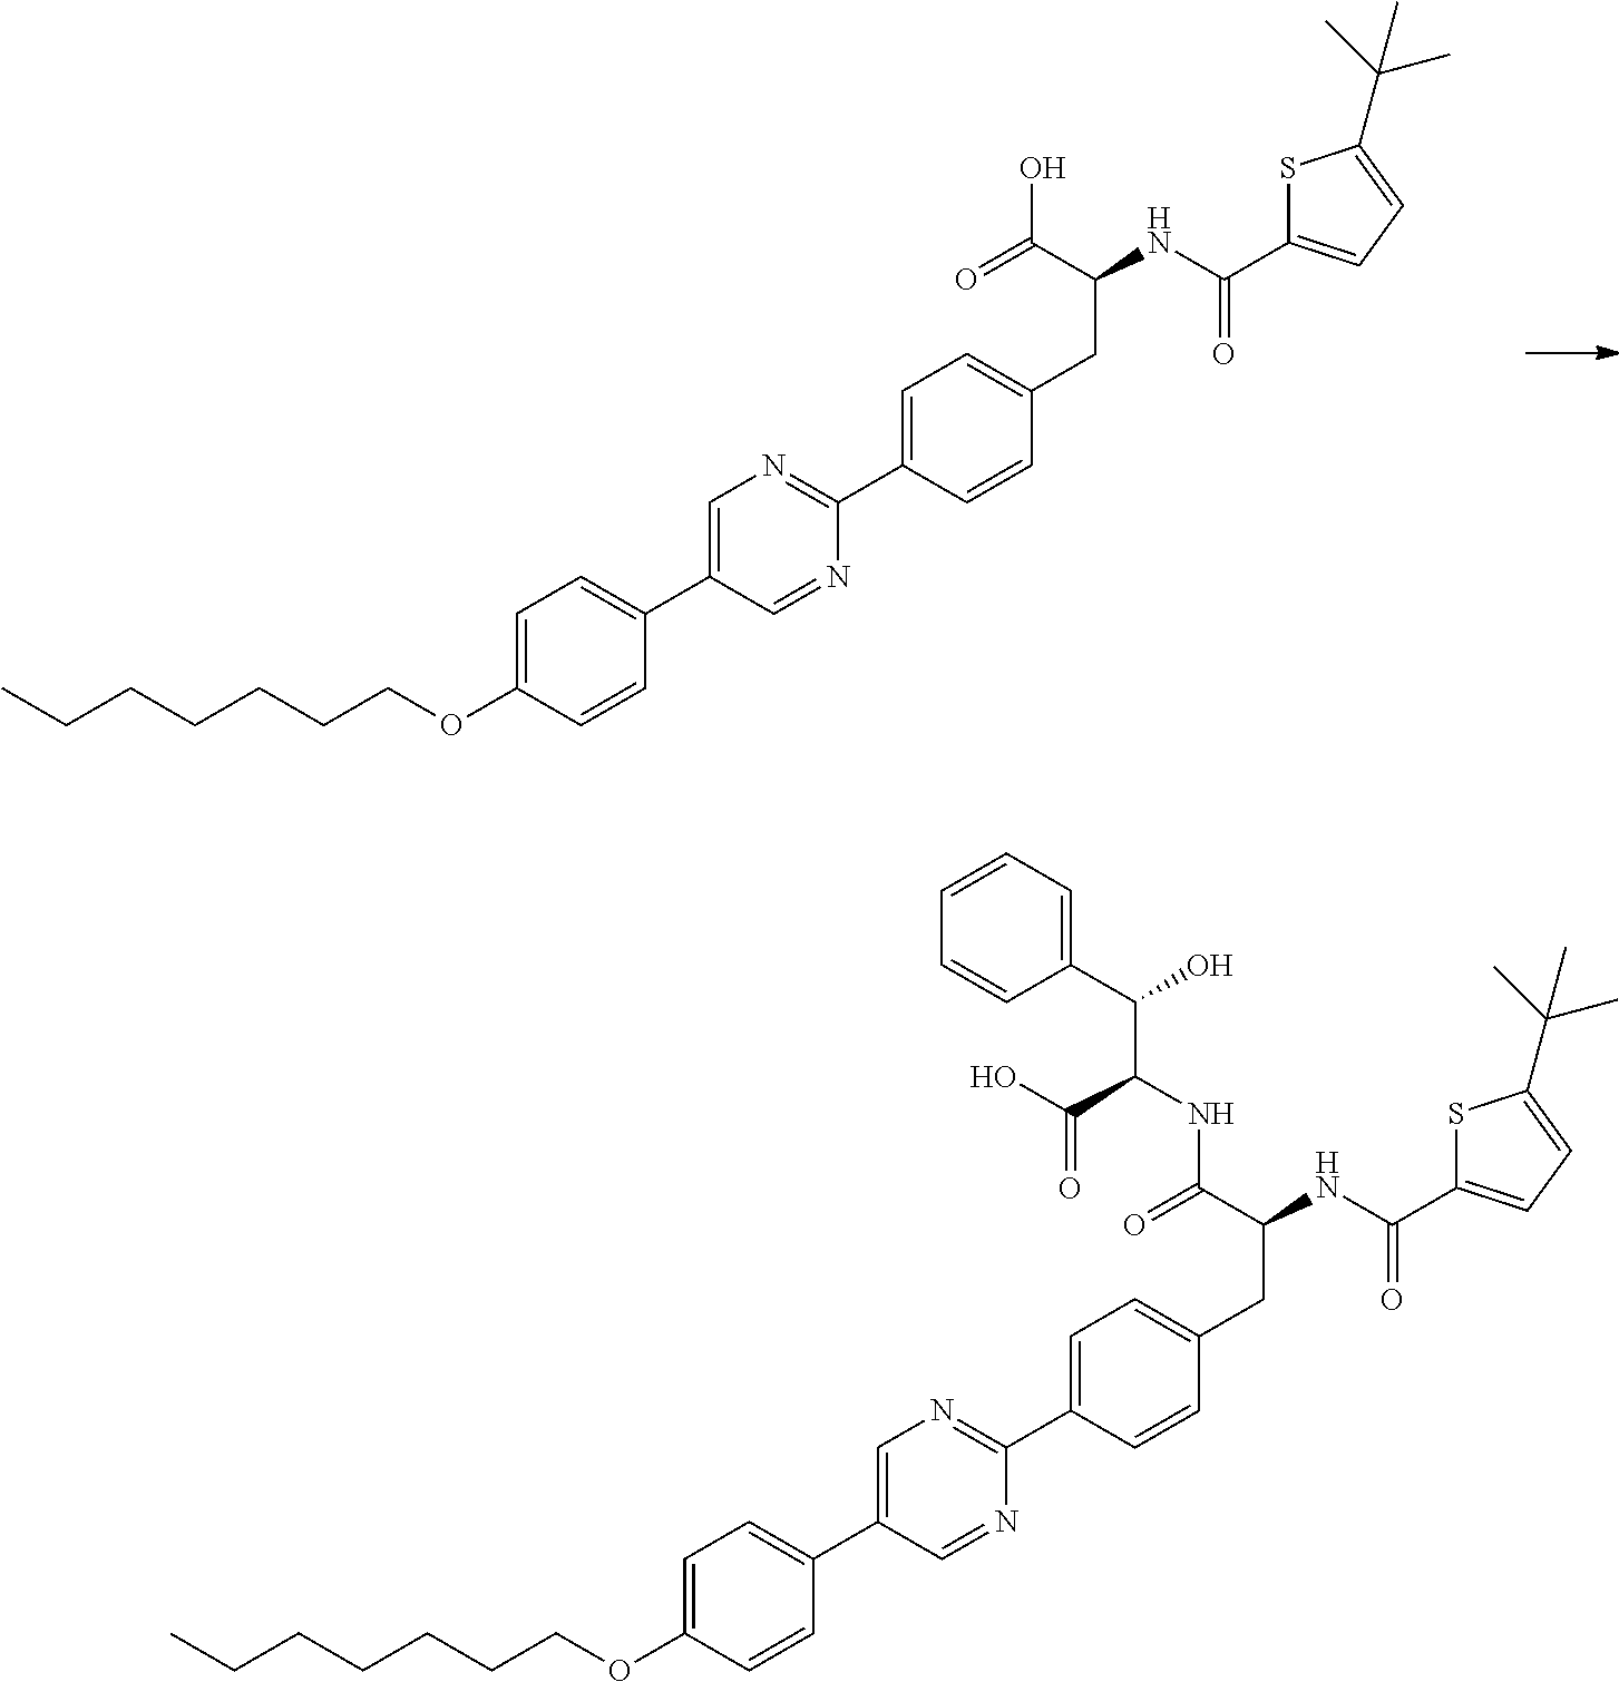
CCCCCCCOC1=CC=C(C2=CN=C(C3=CC=C(CC(NC(C4=CC=C(C(C)(C)C)S4)=O)C(=O)O)C=C3)N=C2)C=C1.CCCCCCCOC1=CC=C(C2=CN=C(C3=CC=C(CC(NC(C4=CC=C(C(C)(C)C)S4)=O)C(=O)NC(C(C4=CC=CC=C4)O)C(O)=O)C=C3)N=C2)C=C1
